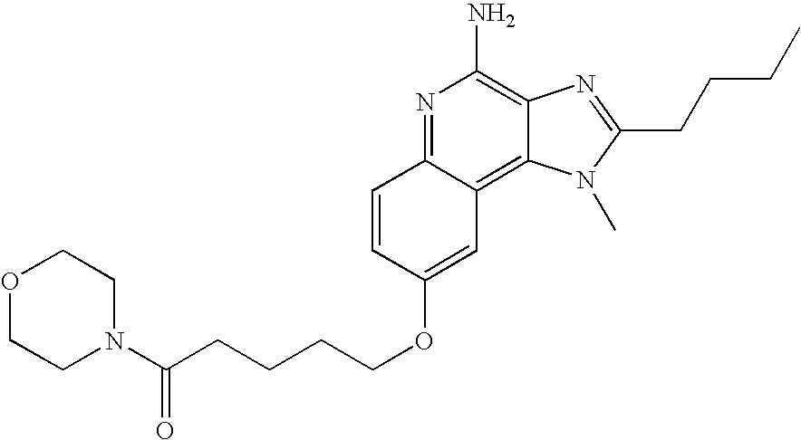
C1=CC(OCCCCC(N2CCOCC2)=O)=CC2=C3C(=C(N)N=C12)N=C(CCCC)N3C
